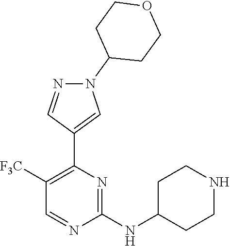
N(C1=NC(C2=CN(C3CCOCC3)N=C2)=C([F3C])C=N1)C1CCNCC1
